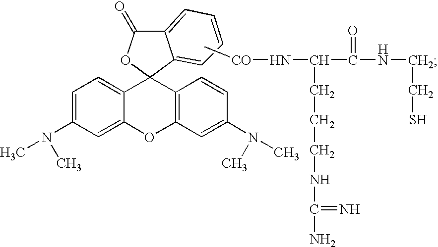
C1=C(N(C)C)C=C2C(=C1)C1(C3=C(O2)C=C(N(C)C)C=C3)OC(=O)C2=CC=CC=C21.C[CO]NC(C(NCCS)=O)CCCNC(=N)N
